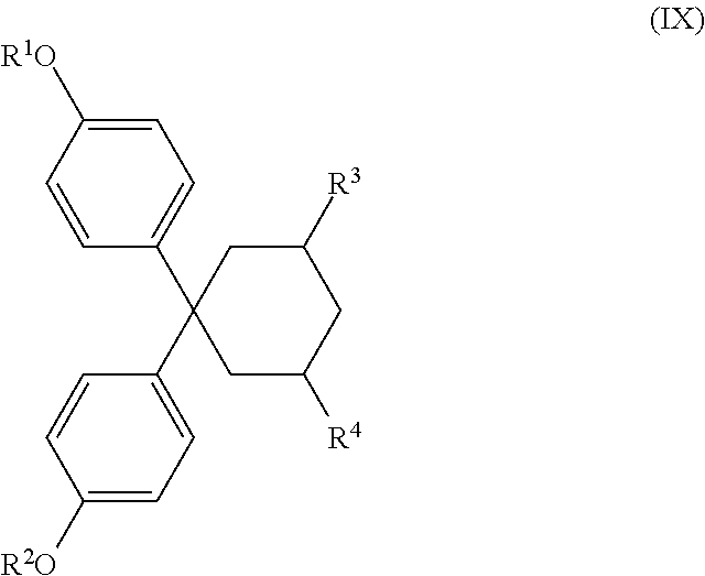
C1([R2O])=CC=C(C2(C3=CC=C([R1O])C=C3)CC([R4])CC([R3])C2)C=C1
